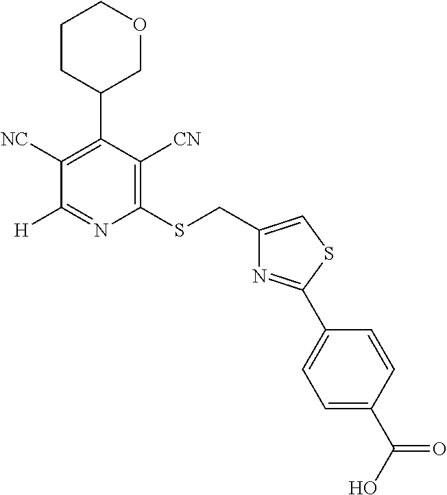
C1(CSC2=C([CN])C(C3COCCC3)=C([NC])C([H])=N2)=CSC(C2=CC=C(C(O)=O)C=C2)=N1
